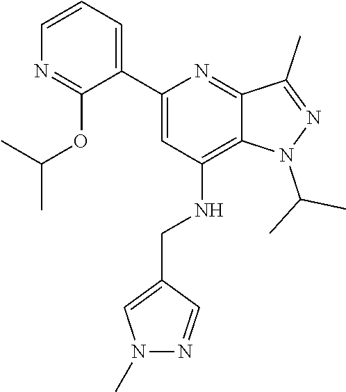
C12=C(NCC3=CN(C)N=C3)C=C(C3=CC=CN=C3OC(C)C)N=C1C(C)=NN2C(C)C
